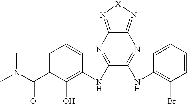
C1=C(C(N(C)C)=O)C(O)=C(NC2=NC3=N[X]N=C3N=C2NC2=C(Br)C=CC=C2)C=C1
